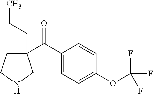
C1(C(C2=CC=C(OC(F)(F)F)C=C2)=O)(CCC)CCNC1
